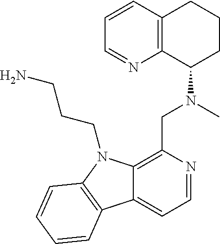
C1=CC2=C(N=C1)C(N(C)CC1=C3C(=CC=N1)C1=C(N3CCCN)C=CC=C1)CCC2
